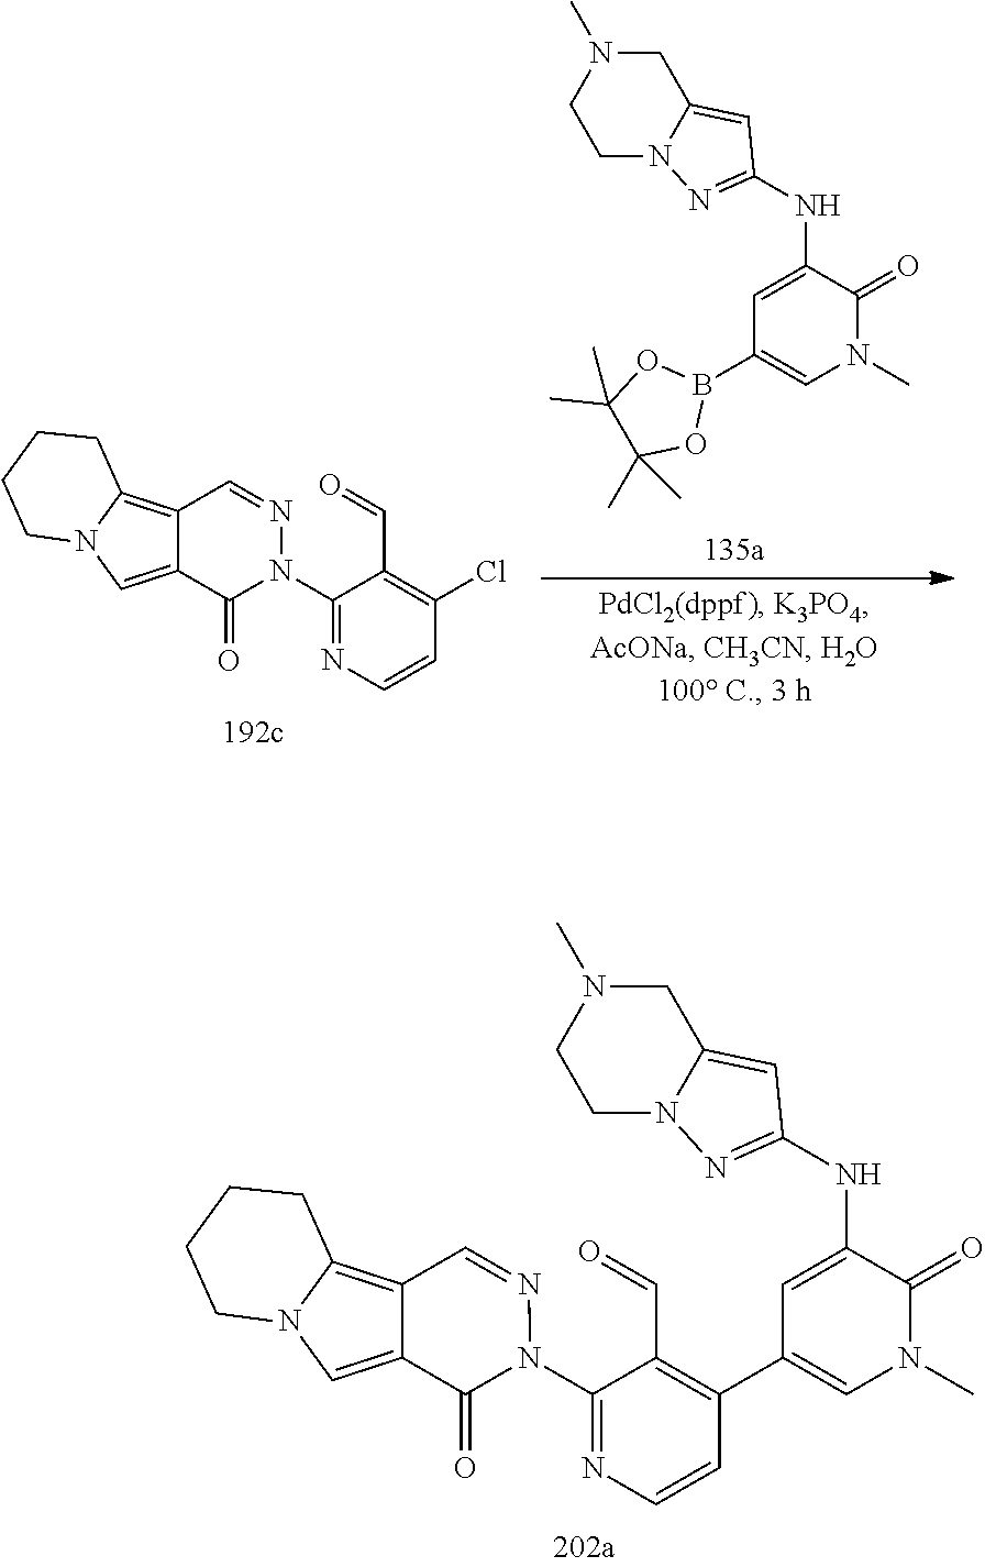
C1(N2C(=O)C3=CN4C(=C3C=N2)CCCC4)=NC=CC(C2=CN(C)C(=O)C(NC3=NN4C(=C3)CN(C)CC4)=C2)=C1C=O.B1(C2=CN(C)C(=O)C(NC3=NN4C(=C3)CN(C)CC4)=C2)OC(C)(C)C(C)(C)O1.C1(N2C(=O)C3=CN4C(=C3C=N2)CCCC4)=NC=CC(Cl)=C1C=O
